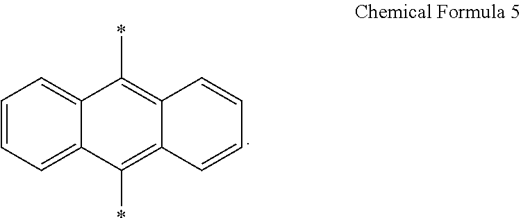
C1=CC=C2C(*)=C3C=CC=CC3=C(*)C2=C1
